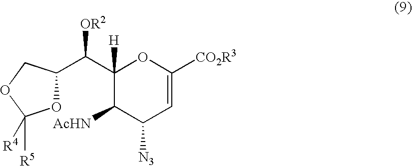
C1(C(C2OC([R4])([R5])OC2)[OR2])([H])C([AcHN])C([N3])C=C([CO2R3])O1
